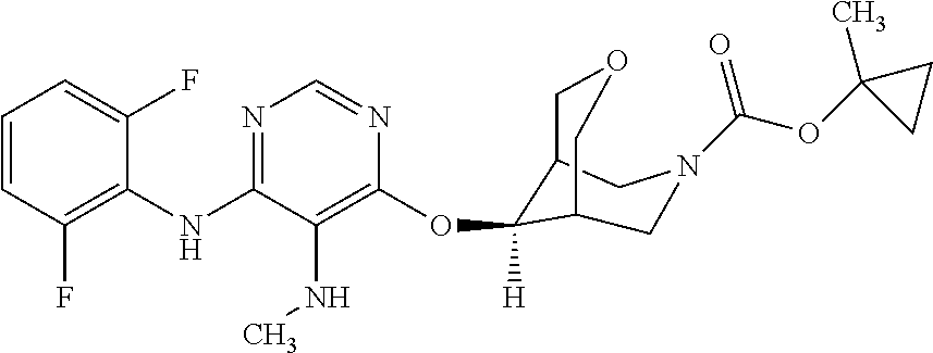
C1=CC(F)=C(NC2=NC=NC(OC3([H])C4COCC3CN(C(OC3(C)CC3)=O)C4)=C2NC)C(F)=C1
